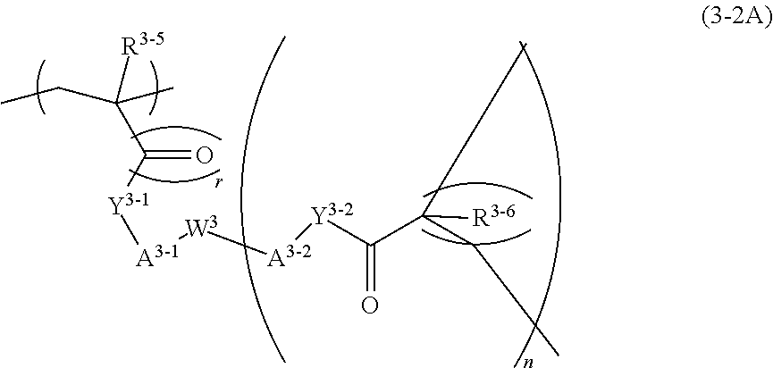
C(C)C([R3-5])(C)C([Y3-1][A3-1][W3][A3-2][Y3-2]C(C(C)(CC)[R3-6])=O)=O
